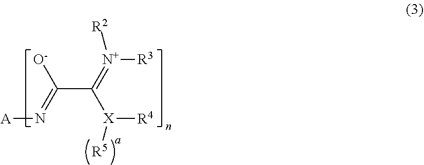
C(C([X]([R4])[R5])=[N+]([R3])[R2])([O-])=N[A]
